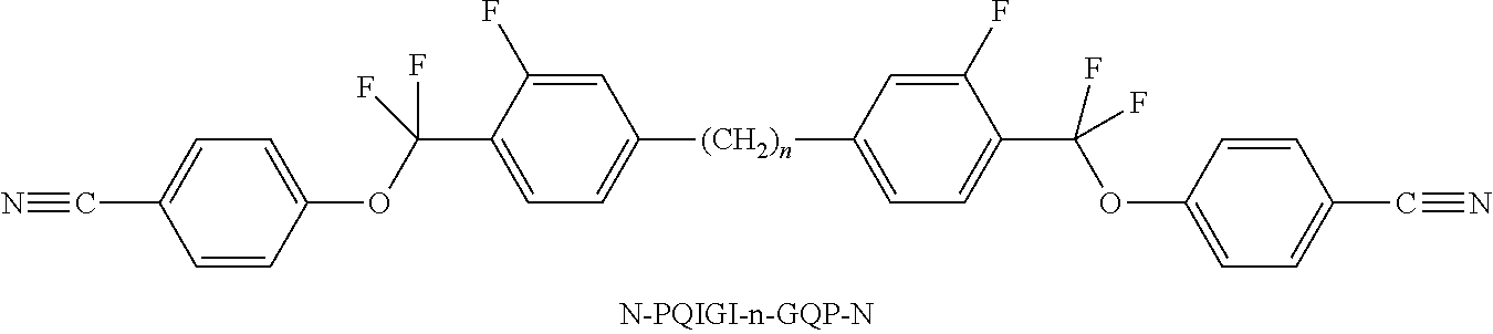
[(CH2)n](C1=CC=C(C(OC2=CC=C(C#N)C=C2)(F)F)C(F)=C1)C1=CC=C(C(OC2=CC=C(C#N)C=C2)(F)F)C(F)=C1
